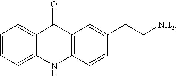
C1=CC=C2C(=C1)C(=O)C1=C(N2)C=CC(CC[NH2])=C1
